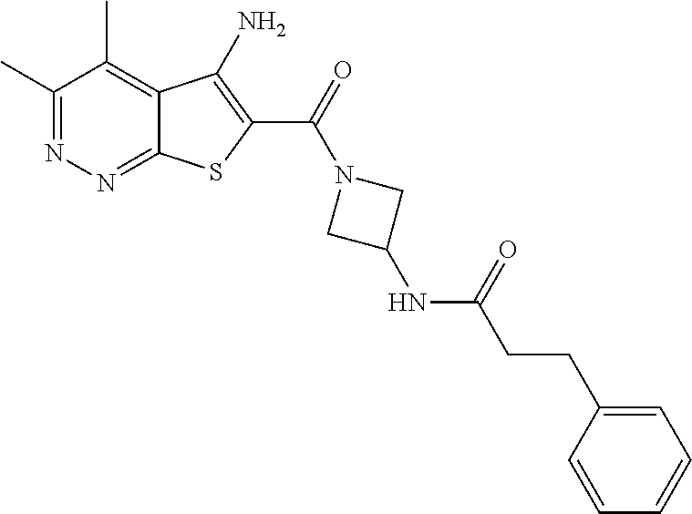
C1(C)=NN=C2C(=C1C)C(N)=C(C(=O)N1CC(NC(=O)CCC3=CC=CC=C3)C1)S2
